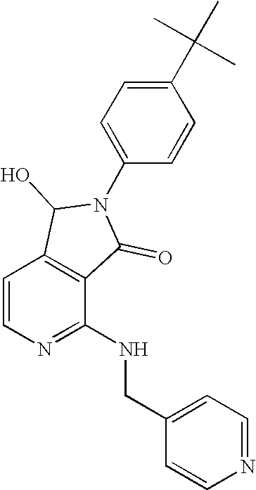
C1=CN=C(NCC2=CC=NC=C2)C2=C1C(O)N(C1=CC=C(C(C)(C)C)C=C1)C2=O
